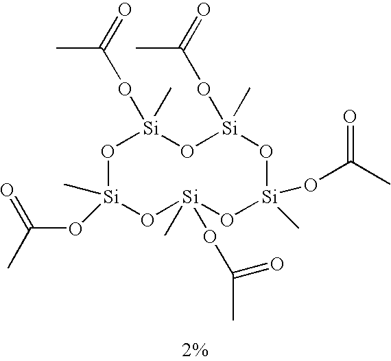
O1[Si](C)(OC(C)=O)O[Si](C)(OC(=O)C)O[Si](OC(C)=O)(C)O[Si](OC(=O)C)(C)O[Si]1(OC(=O)C)C
